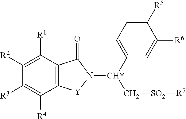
C12=C([Y]N([CH*](C3=CC=C([R5])C([R6])=C3)C[SO2][R7])C1=O)C([R4])=C([R3])C([R2])=C2[R1]
